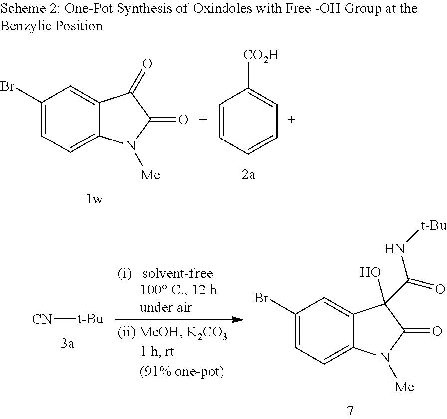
C1(Br)=CC=C2C(=C1)C(=O)C(=O)N2[Me].C1=CC=CC=C1[CO2H].[CN][t-Bu].C1(Br)=CC=C2C(=C1)C(C(=O)N[t-Bu])(O)C(=O)N2[Me]
